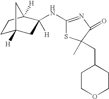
C1C2([H])CC([H])(NC3=NC(=O)C(C)(CC4CCOCC4)S3)C([H])(C1)C2
